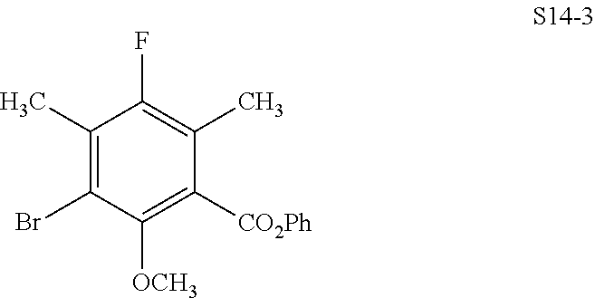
C1(C)=C(Br)C([OCH3])=C([CO2Ph])C(C)=C1F
